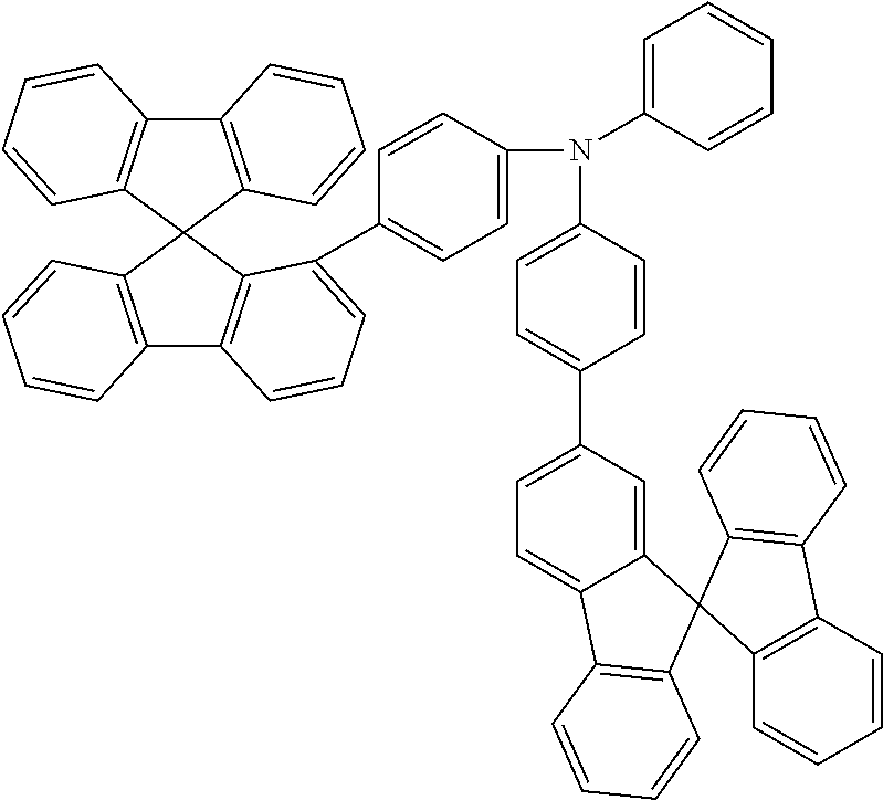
C12=C(C3(C4=C1C=CC=C4C1=CC=C(N(C4=CC=CC=C4)C4=CC=C(C5=CC=C6C(=C5)C5(C7=C6C=CC=C7)C6=C(C7=C5C=CC=C7)C=CC=C6)C=C4)C=C1)C1=C(C4=C3C=CC=C4)C=CC=C1)C=CC=C2
